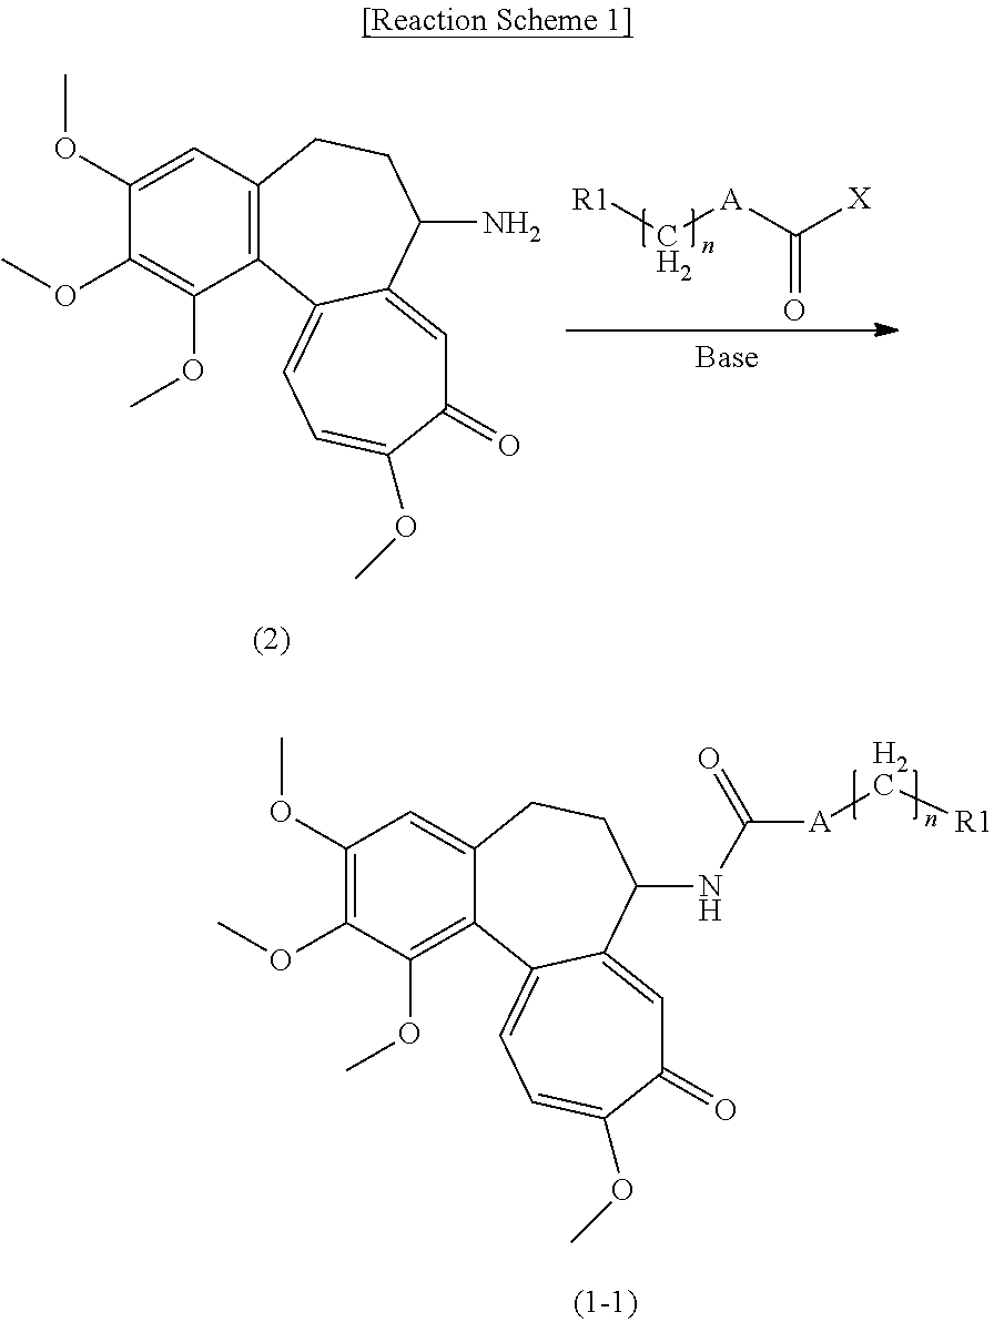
C12=C(C=C(OC)C(OC)=C1OC)CCC(N)C1=CC(=O)C(OC)=CC=C21.C([A]C([X])=O)[R1].C12=C(OC)C(OC)=C(OC)C=C1CCC(NC([A]C[R1])=O)C1=CC(=O)C(OC)=CC=C21
